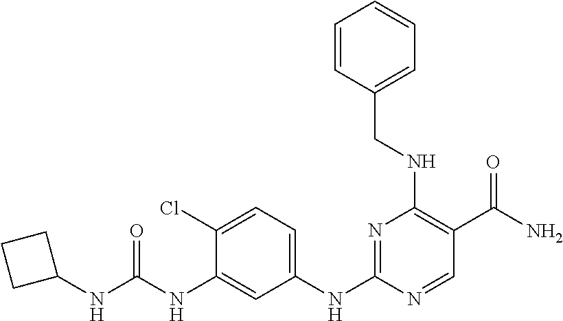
C1=C(Cl)C(NC(=O)NC2CCC2)=CC(NC2=NC(NCC3=CC=CC=C3)=C(C(N)=O)C=N2)=C1
